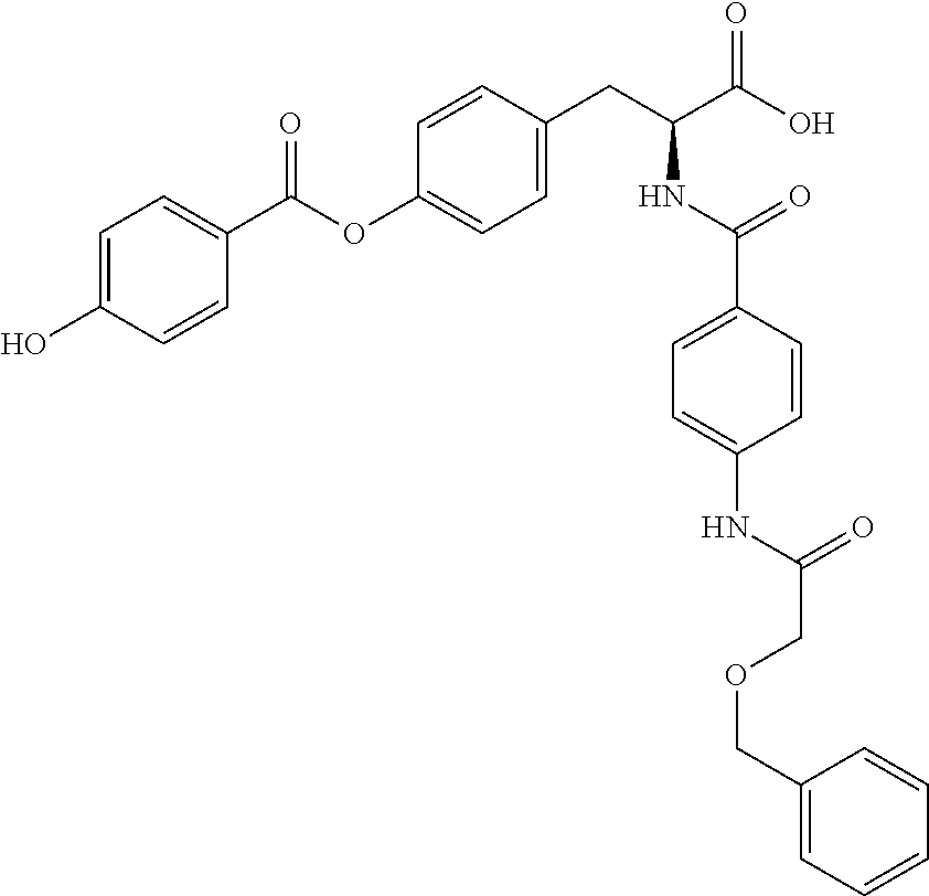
C1=C(O)C=CC(C(OC2=CC=C(CC(C(O)=O)NC(C3=CC=C(NC(COCC4=CC=CC=C4)=O)C=C3)=O)C=C2)=O)=C1
